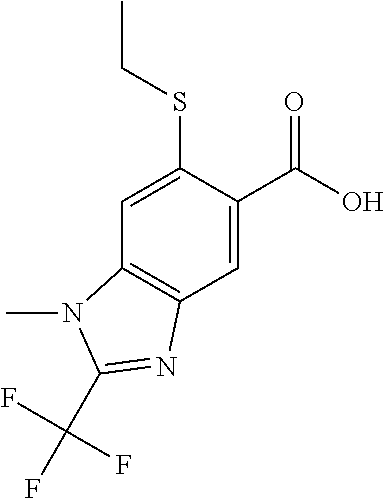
C1=C(C(O)=O)C(SCC)=CC2=C1N=C(C(F)(F)F)N2C
